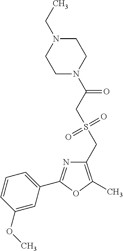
C1(CS(=O)(=O)CC(=O)N2CCN(CC)CC2)=C(C)OC(C2=CC=CC(OC)=C2)=N1
